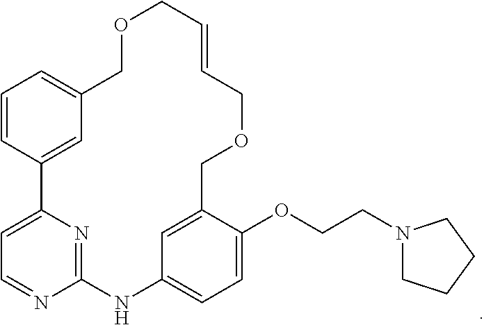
C1=CC2=CC(=C1)COCC=CCOCC1=CC(=CC=C1OCCN1CCCC1)NC1=NC2=CC=N1
